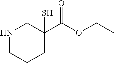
N1CCCC(C(OCC)=O)(S)C1
